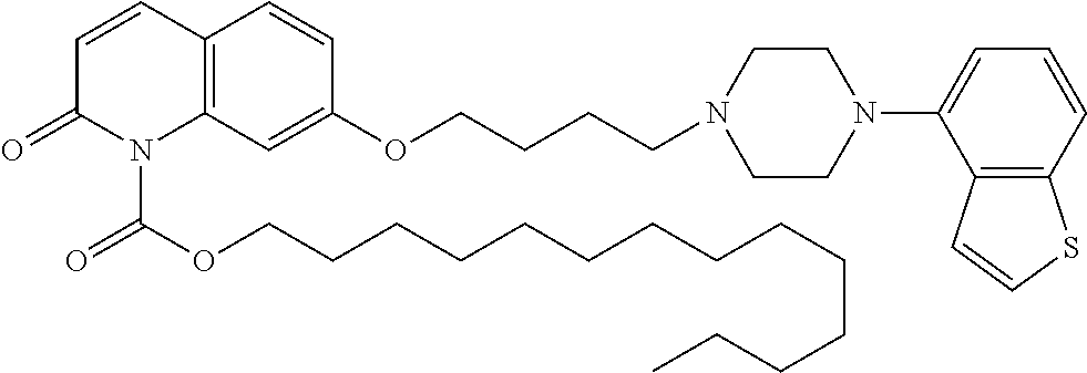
C12=C(C=C(OCCCCN3CCN(C4=CC=CC5=C4C=CS5)CC3)C=C1)N(C(OCCCCCCCCCCCCCC)=O)C(=O)C=C2
